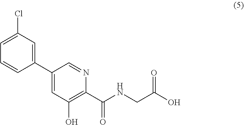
C1(C2=CC(Cl)=CC=C2)=CC(O)=C(C(NCC(O)=O)=O)N=C1
